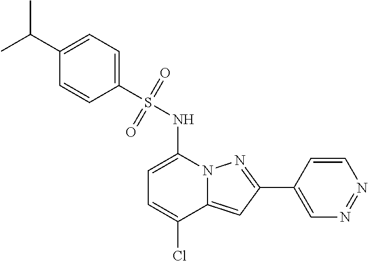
C1=C(NS(C2=CC=C(C(C)C)C=C2)(=O)=O)N2C(=CC(C3=CN=NC=C3)=N2)C(Cl)=C1
